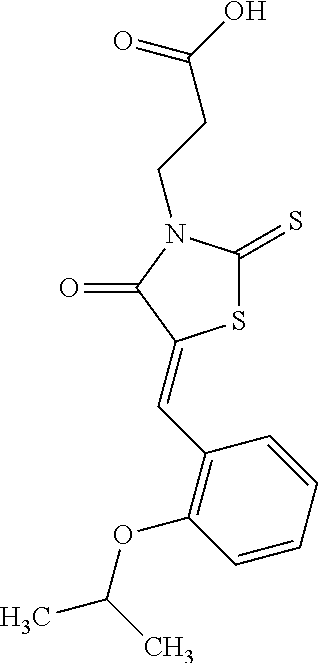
S1C(=S)N(CCC(O)=O)C(=O)C1=CC1=C(OC(C)C)C=CC=C1
